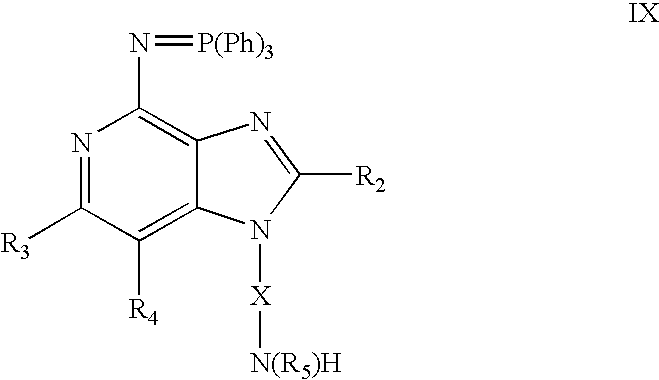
N1=C([R3])C([R4])=C2C(=C1N=[P(Ph)3])N=C([R2])N2[X][N(R5)H]
